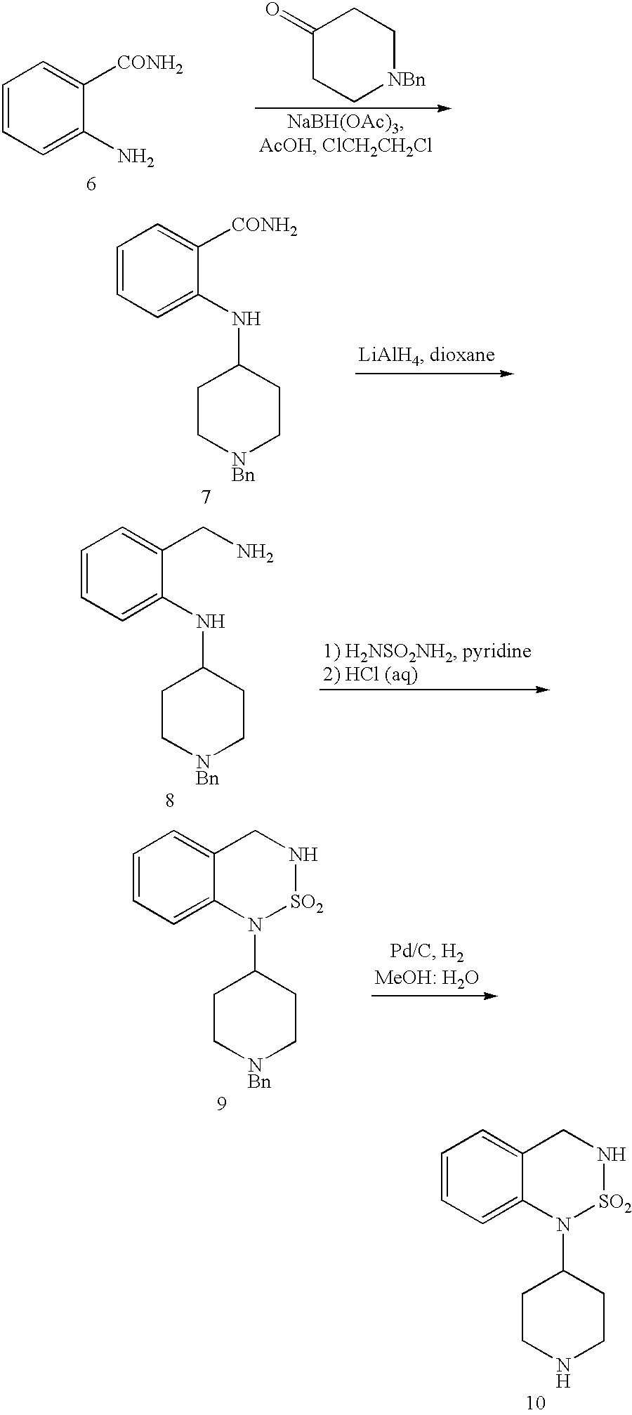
C1=CC=C(N)C([CONH2])=C1.C1(=O)CC[NBn]CC1.C1=CC=C2C(=C1)CN[SO2]N2C1CCNCC1.C1=CC=C(NC2CC[NBn]CC2)C([CONH2])=C1.C1=CC=C(NC2CC[NBn]CC2)C(CN)=C1.C1=CC=C2C(=C1)CN[SO2]N2C1CC[NBn]CC1
